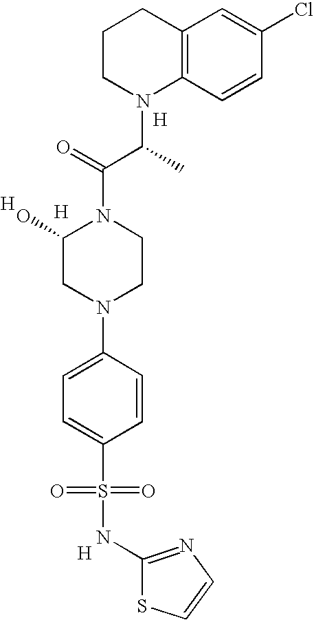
C12=C(C=CC(Cl)=C1)N(C(C(N1C(O)CN(C3=CC=C(S(=O)(=O)NC4=NC=CS4)C=C3)CC1)=O)C)CCC2.[H].[H].[H].[H]
